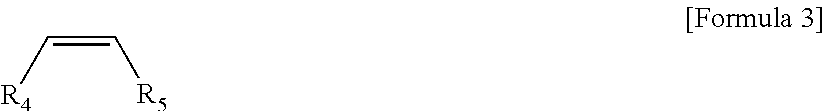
C(=C[R4])[R5]
